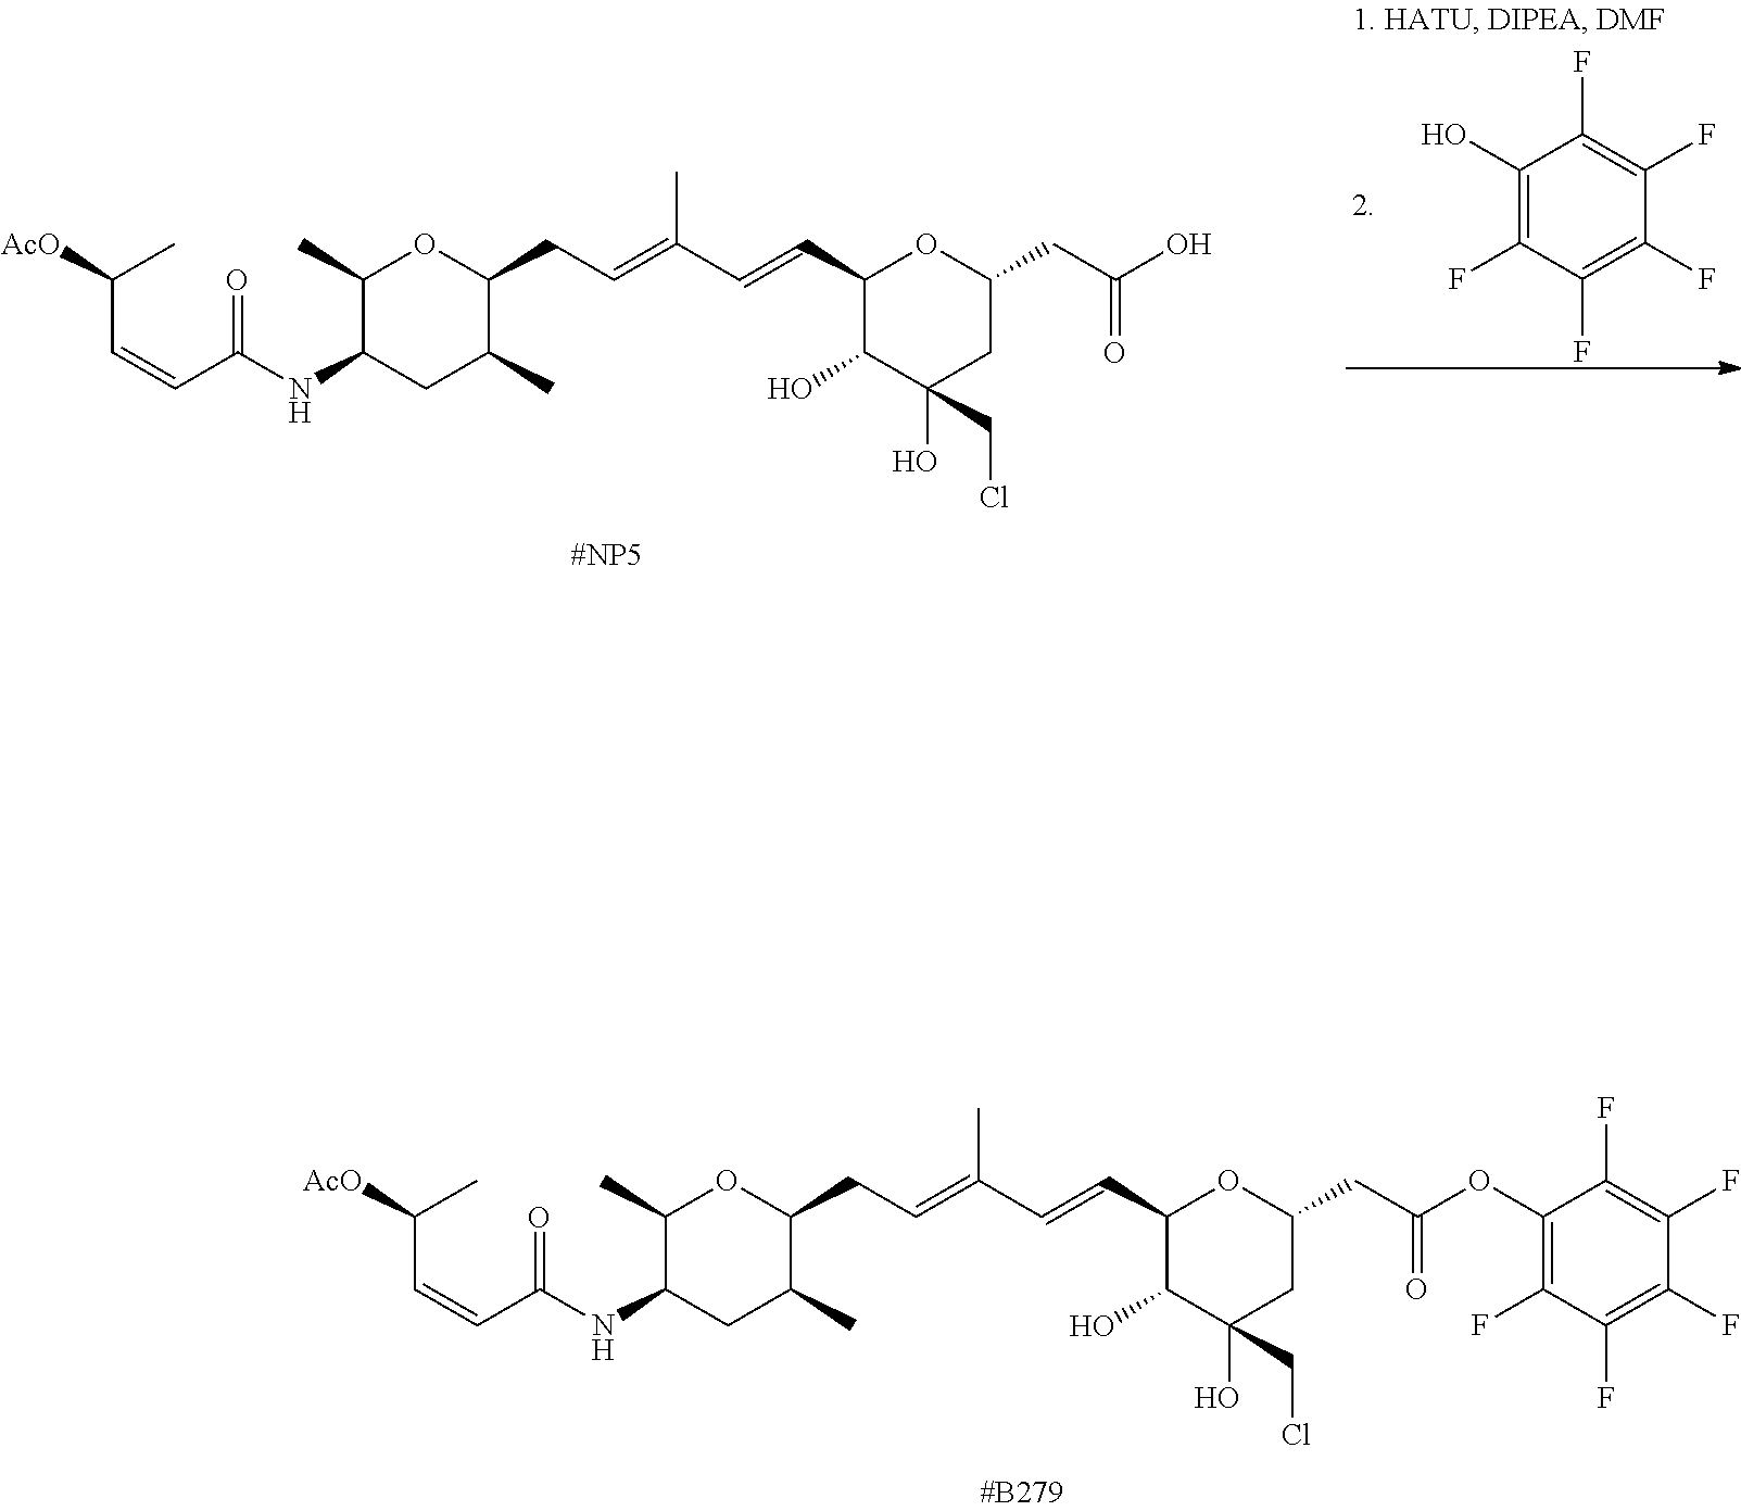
C1(C)C(NC(C=CC(C)[AcO])=O)CC(C)C(CC=C(C=CC2C(O)C(O)(CCl)CC(CC(O)=O)O2)C)O1.C1(O)=C(F)C(F)=C(F)C(F)=C1F.C1(C)C(NC(C=CC(C)[AcO])=O)CC(C)C(CC=C(C=CC2C(O)C(O)(CCl)CC(CC(OC3=C(F)C(F)=C(F)C(F)=C3F)=O)O2)C)O1
